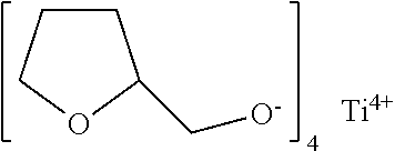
C1CCOC1C[O-].[Ti]
